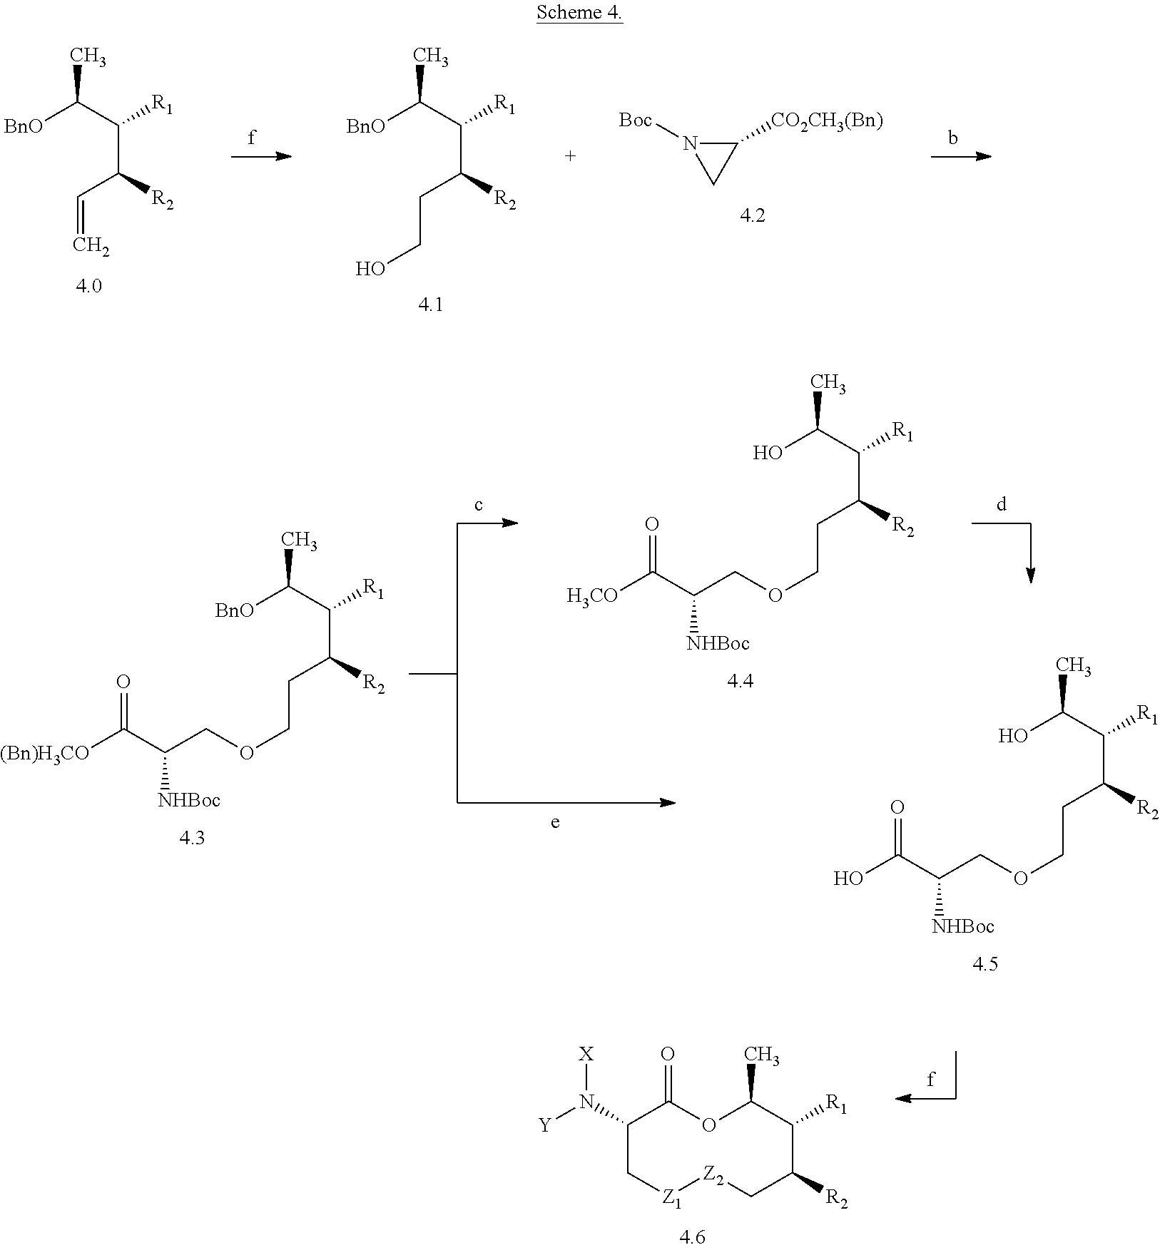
[BnO]C(C([R1])C(CCOCC(C([(Bn)H3CO])=O)[NHBoc])[R2])C.OC(C([R1])C(CCOCC(C([H3CO])=O)[NHBoc])[R2])C.OC(C([R1])C(CCOCC(C(O)=O)[NHBoc])[R2])C.O1C(C)C([R1])C([R2])C[Z2][Z1]CC(N([Y])[X])C1=O.[BnO]C(C([R1])C(C=C)[R2])C.[BnO]C(C([R1])C(CCO)[R2])C.C1([CO2CH3(Bn)])N([Boc])C1
